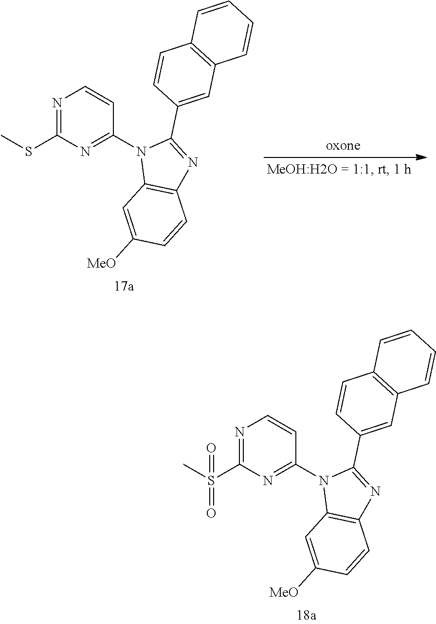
N1=C(S(C)(=O)=O)N=C(N2C3=C(N=C2C2=CC4=C(C=C2)C=CC=C4)C=CC([MeO])=C3)C=C1.N1=C(SC)N=C(N2C3=C(N=C2C2=CC4=C(C=C2)C=CC=C4)C=CC([MeO])=C3)C=C1
